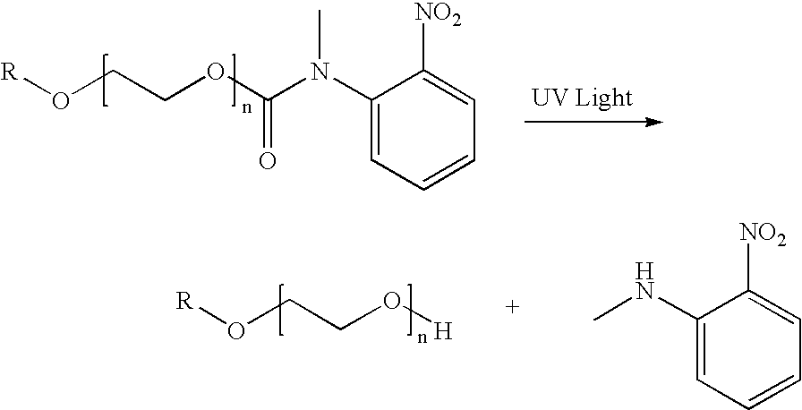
[R]OCCOC(N(C1=CC=CC=C1[NO2])C)=O.[R]OCCO[H].CNC1=CC=CC=C1[NO2]
